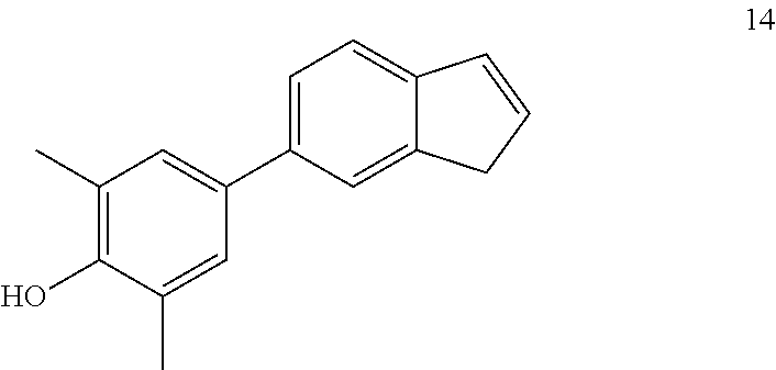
C1(C)=C(O)C(C)=CC(C2=CC=C3C(=C2)CC=C3)=C1
